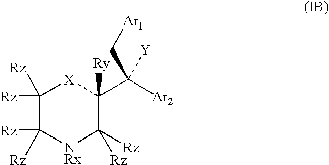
C1([Rz])([Rz])C([Rz])([Rz])[NRx]C([Rz])([Rz])C(C([Ar2])(C[Ar1])[Y])([Ry])[X]1
